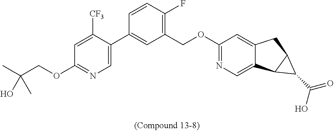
C1=C(C2=CC(COC3=NC=C4C(=C3)CC3C4C3C(=O)O)=C(F)C=C2)C([CF3])=CC(OCC(C)(O)C)=N1
